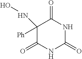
C1(NO)([Ph])C(=O)NC(=O)NC1=O
